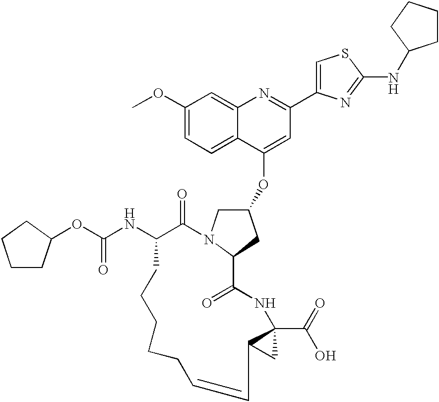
C1(OC)=CC=C2C(=C1)N=C(C1=CSC(NC3CCCC3)=N1)C=C2OC1CN2C(C1)C(=O)NC1(C(O)=O)C(C1)C=CCCCCCC(NC(=O)OC1CCCC1)C2=O
